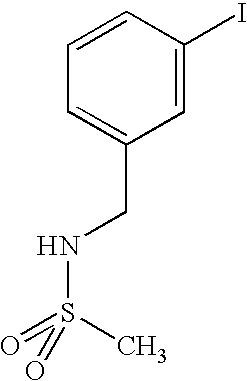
C1=C(I)C=CC=C1CNS(=O)(C)=O
